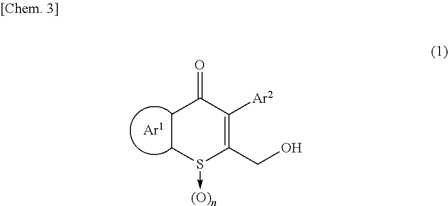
C1CC(=O)C([Ar2])=C(CO)S1->[(O)n]
